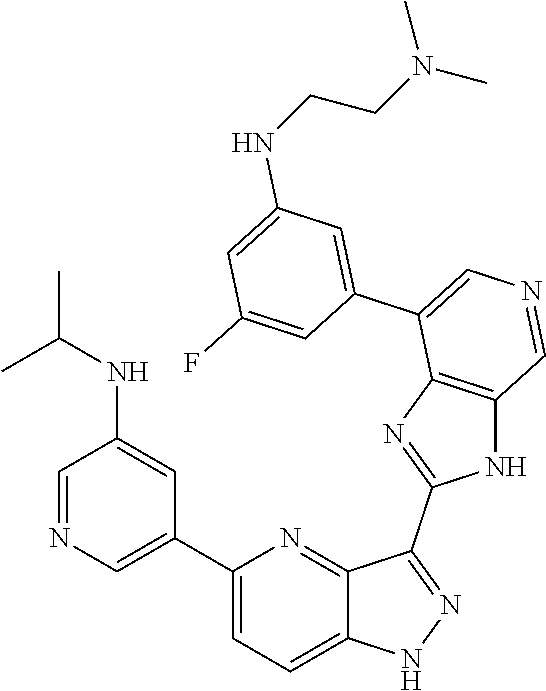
C1(C2=CN=CC(NC(C)C)=C2)=CC=C2C(=N1)C(C1=NC3=C(N1)C=NC=C3C1=CC(NCCN(C)C)=CC(F)=C1)=NN2
